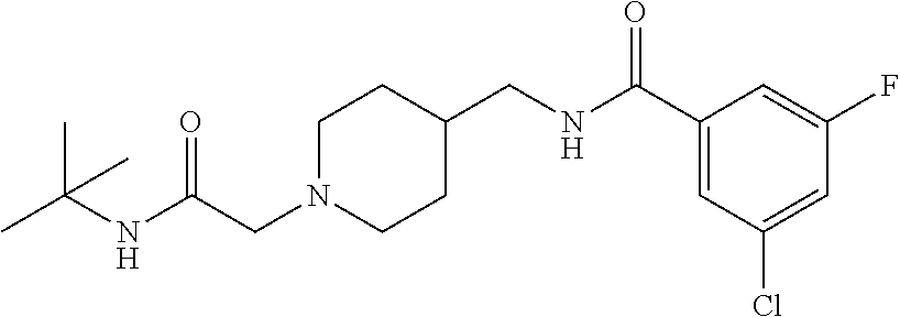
O=C(CN1CCC(CNC(C2=CC(Cl)=CC(F)=C2)=O)CC1)NC(C)(C)C
